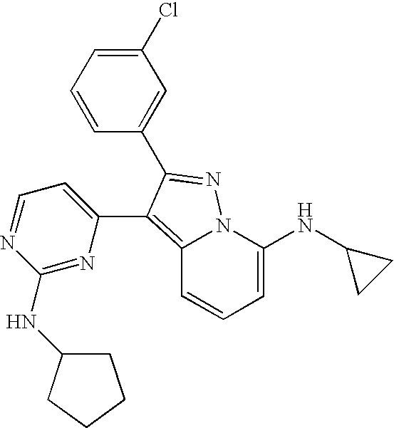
C1=C(NC2CC2)N2C(=C(C3=CC=NC(NC4CCCC4)=N3)C(C3=CC(Cl)=CC=C3)=N2)C=C1
